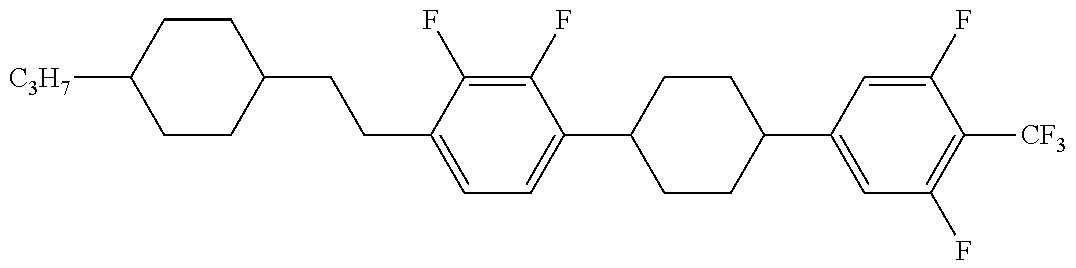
C1CC(CCC2=CC=C(C3CCC(C4=CC(F)=C([CF3])C(F)=C4)CC3)C(F)=C2F)CCC1[C3H7]
